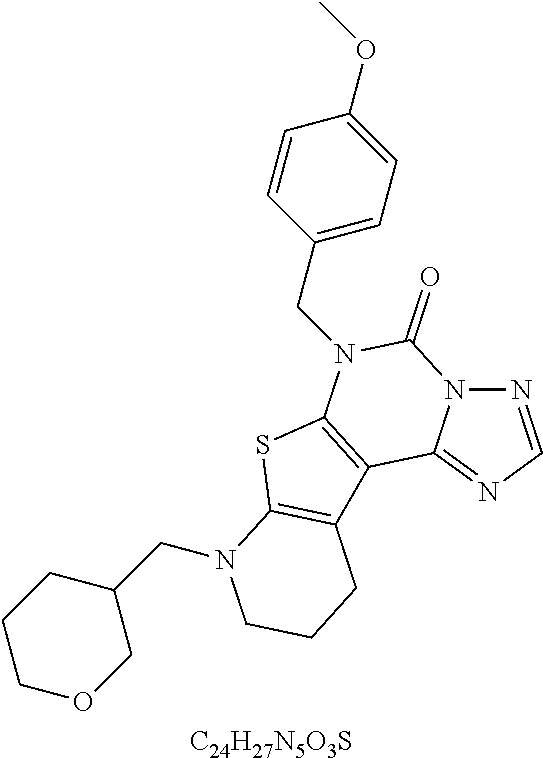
N1=CN=C2N1C(=O)N(CC1=CC=C(OC)C=C1)C1=C2C2=C(S1)N(CC1CCCOC1)CCC2.[C24H27N5O3S]
